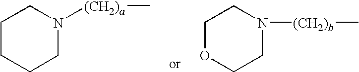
C1CCCN([(CH2)a]C)C1.C1OCCN([(CH2)b]C)C1
